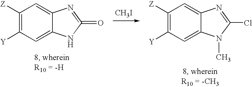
C1([Z])=C([Y])C=C2C(=C1)N=C(Cl)N2C.[CH3I].C1([Z])=C([Y])C=C2C(=C1)N=C(=O)N2
